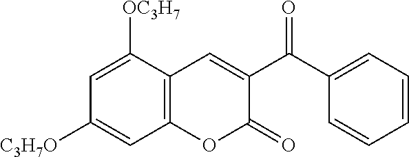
C12=C(C([OC3H7])=CC([C3H7O])=C1)C=C(C(C1=CC=CC=C1)=O)C(=O)O2
